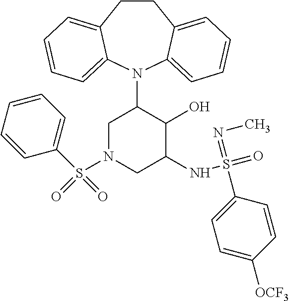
C12=CC=CC=C1N(C1CN(S(=O)(=O)C3=CC=CC=C3)CC(NS(=O)(=NC)C3=CC=C([OCF3])C=C3)C1O)C1=CC=CC=C1CC2
